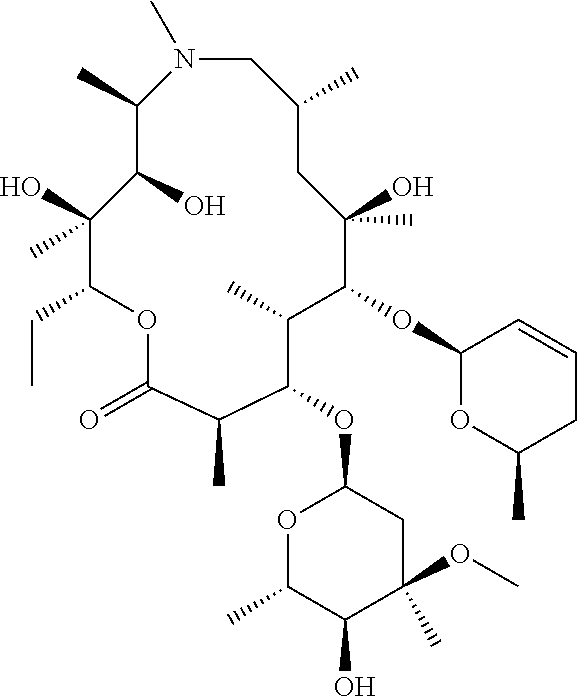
C1(C)N(C)CC(C)CC(O)(C)C(OC2OC(C)CC=C2)C(C)C(OC2OC(C)C(O)C(C)(OC)C2)C(C)C(=O)OC(CC)C(O)(C)C1O
